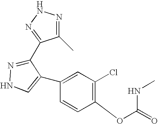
C1(C)=NNN=C1C1=NNC=C1C1=CC(Cl)=C(OC(=O)NC)C=C1
